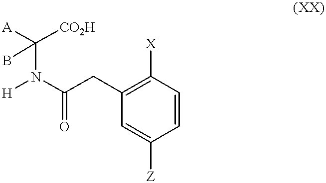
[H]N(C(=O)CC1=C([X])C=CC([Z])=C1)C([A])([CO2H])B
